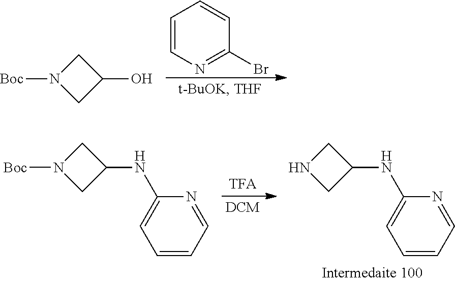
C1=CN=C(Br)C=C1.C1N([Boc])CC1O.C1NCC1NC1=CC=CC=N1.C1N([Boc])CC1NC1=CC=CC=N1
